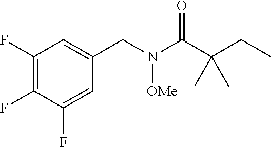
C1(F)=C(F)C(F)=CC(CN(C(C(CC)(C)C)=O)[OMe])=C1
